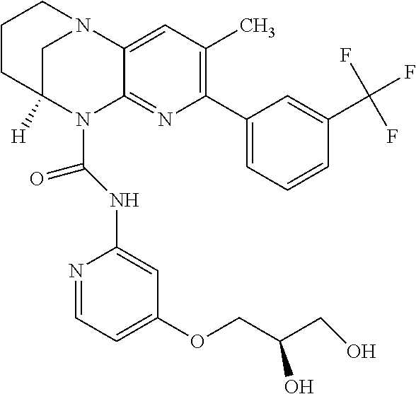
C1CC2([H])CN(C1)C1=CC(C)=C(C3=CC=CC(C(F)(F)F)=C3)N=C1N2C(NC1=CC(OCC(CO)O)=CC=N1)=O
